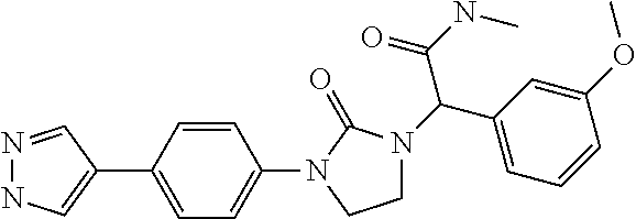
C1=CC(C2=CNN=C2)=CC=C1N1CCN(C(C(NC)=O)C2=CC=CC(OC)=C2)C1=O
